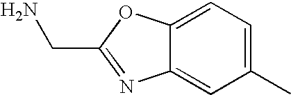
C12=CC=C(C)C=C1N=C(CN)O2
